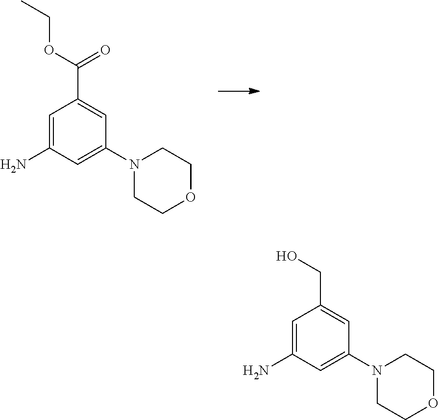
C1=C(N)C=C(N2CCOCC2)C=C1C(OCC)=O.C1=C(N)C=C(N2CCOCC2)C=C1CO
